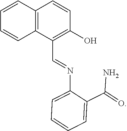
C12=C(C(C=NC3=CC=CC=C3C(=O)N)=C(O)C=C1)C=CC=C2
